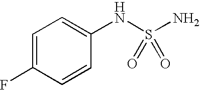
C1=C(F)C=CC(NS(N)(=O)=O)=C1
